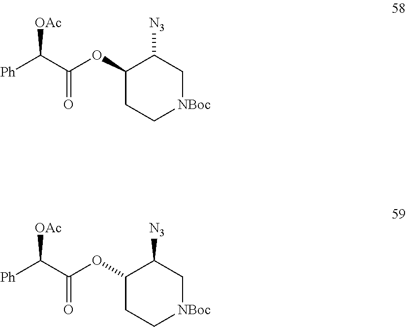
C1(OC(C([Ph])[OAc])=O)CC[NBoc]CC1[N3].C1(OC(C([Ph])[OAc])=O)CC[NBoc]CC1[N3]
